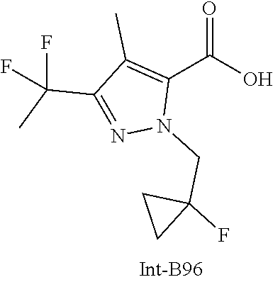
C1(C)=C(C(=O)O)N(CC2(F)CC2)N=C1C(F)(F)C
